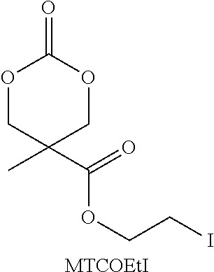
O(C(C1(C)COC(=O)OC1)=O)CCI.[MTCOEtI]
